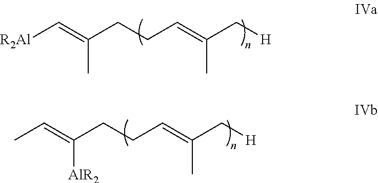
C(CCC=C(C[H])C)(=C[R2Al])C.C(CCC=C(C[H])C)(=CC)[AlR2]
